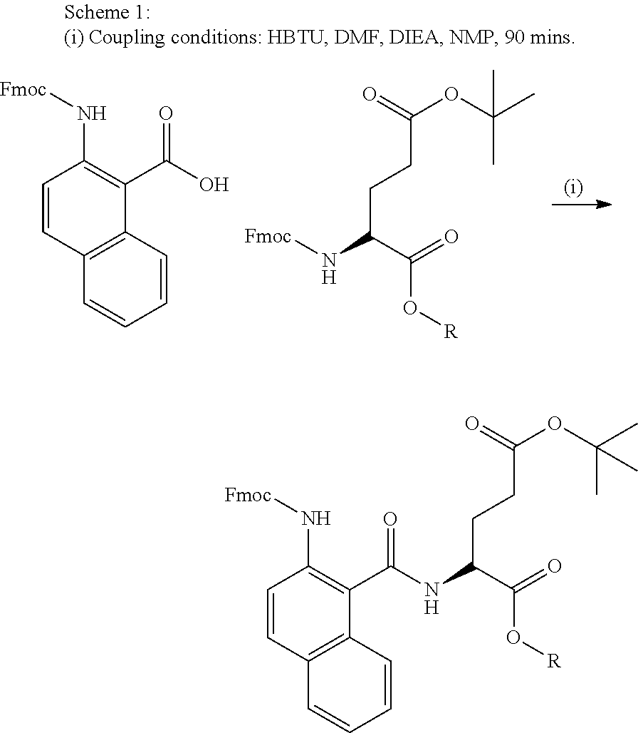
C1=CC2=C(C=C1)C=CC(N[Fmoc])=C2C(O)=O.C(CCC(N[Fmoc])C(=O)O[R])(OC(C)(C)C)=O.C1=CC2=C(C=C1)C=CC(N[Fmoc])=C2C(=O)NC(CCC(OC(C)(C)C)=O)C(=O)O[R]
